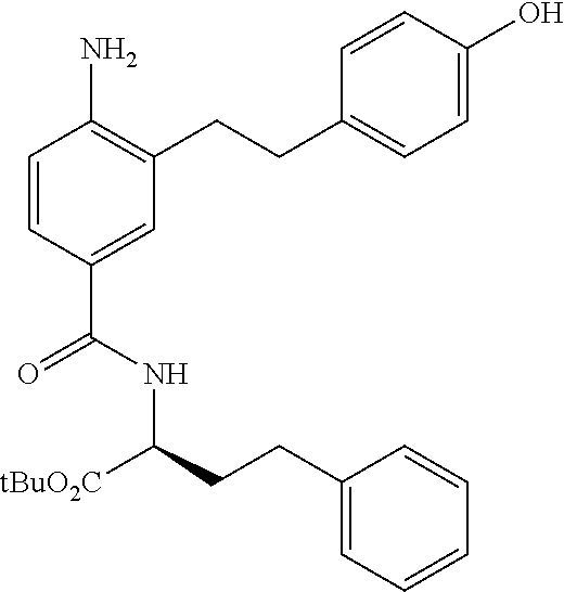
C1=CC(C(NC(CCC2=CC=CC=C2)[tBuO2C])=O)=CC(CCC2=CC=C(O)C=C2)=C1N
